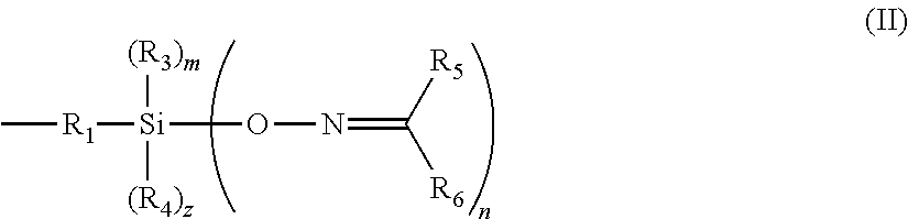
C[R1][Si]([(R3)m])([(R4)z])ON=C([R6])[R5]
